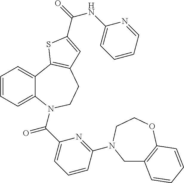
C1=CC=C2C(=C1)C1=C(CCN2C(C2=CC=CC(N3CC4=C(OCC3)C=CC=C4)=N2)=O)C=C(C(=O)NC2=CC=CC=N2)S1
